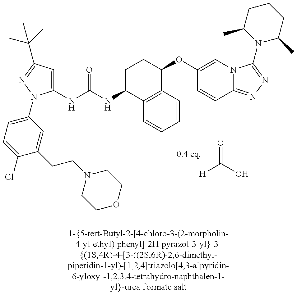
[H]C(=O)O.C1(NC(=O)NC2C3=C(C(OC4=CN5C(=NN=C5N5C(C)CCCC5C)C=C4)CC2)C=CC=C3)=CC(C(C)(C)C)=NN1C1=CC=C(Cl)C(CCN2CCOCC2)=C1
